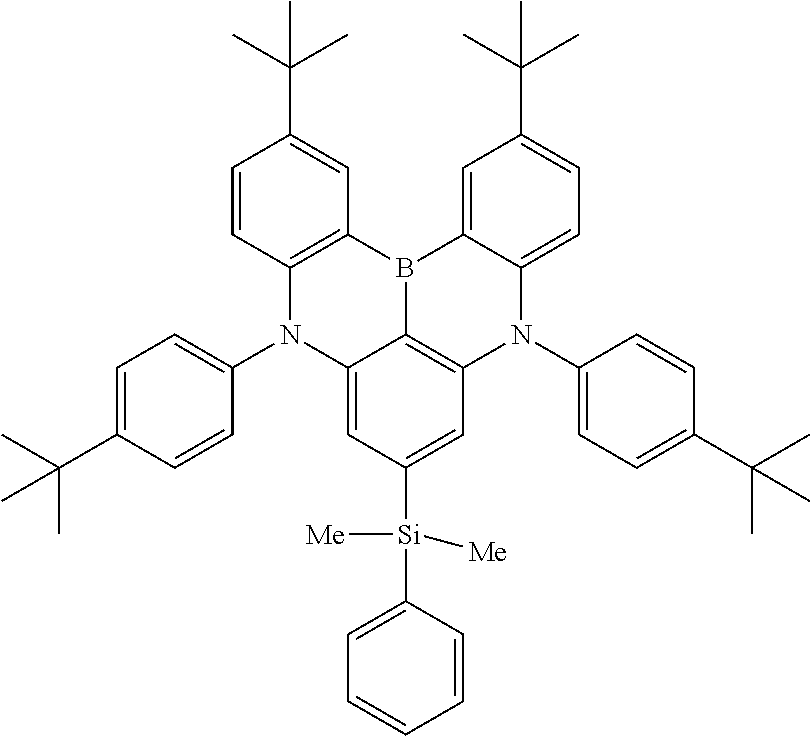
C12=C(C=C(C(C)(C)C)C=C1)B1C3=CC(C(C)(C)C)=CC=C3N(C3=CC=C(C(C)(C)C)C=C3)C3=C1C(=CC([Si](C1=CC=CC=C1)([Me])[Me])=C3)N2C1=CC=C(C(C)(C)C)C=C1
